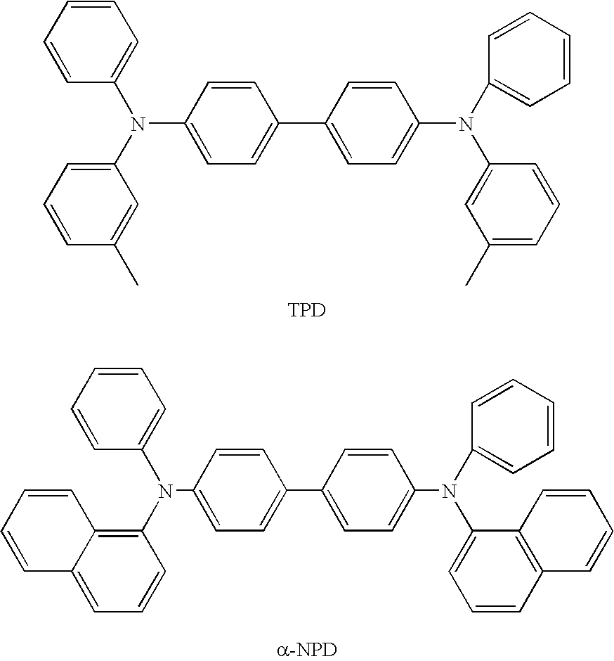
C1=CC(N(C2=CC=CC=C2)C2=CC=CC(C)=C2)=CC=C1C1=CC=C(N(C2=CC=CC=C2)C2=CC(C)=CC=C2)C=C1.[TPD].C1=CC(N(C2=CC=CC=C2)C2=C3C(=CC=C2)C=CC=C3)=CC=C1C1=CC=C(N(C2=CC=CC=C2)C2=CC=CC3=C2C=CC=C3)C=C1
